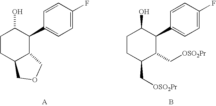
C1CC2C(C(C3=CC=C(F)C=C3)C1O)COC2.C1CC(C[OSO2Pr])C(C[OSO2Pr])C(C2=CC=C(F)C=C2)C1O.B
